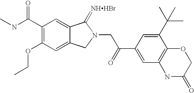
C1(C(NC)=O)=C(OCC)C=C2C(=C1)C(=[NHHBr])N(CC(C1=CC3=C(C(C(C)(C)C)=C1)OCC(=O)N3)=O)C2
